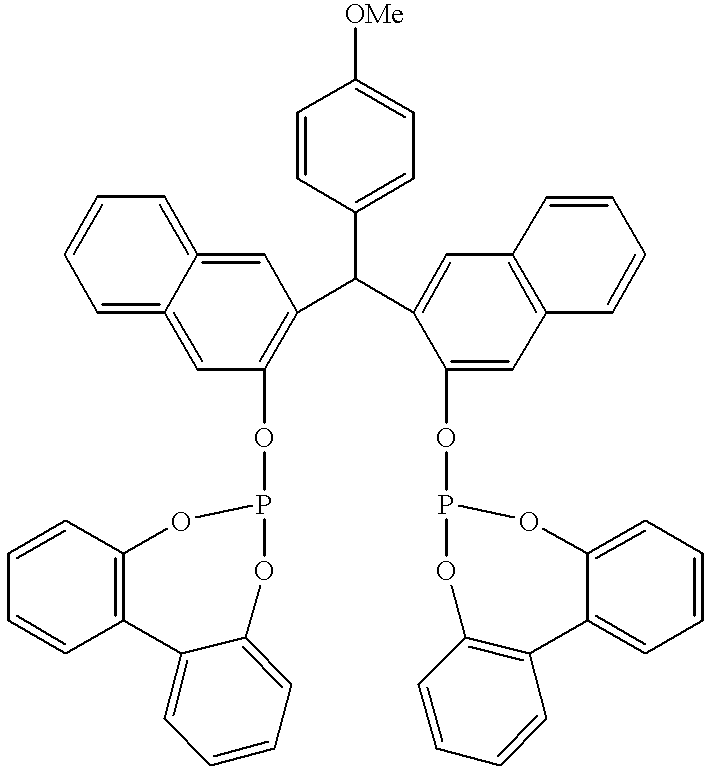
C1(C(C2=C(OP3OC4=CC=CC=C4C4=C(C=CC=C4)O3)C=C3=CC=CC=C3=C2)C2=CC3=C(C=C2OP2OC4=C(C5=CC=CC=C5O2)C=CC=C4)C=CC=C3)=CC=C([OMe])C=C1
